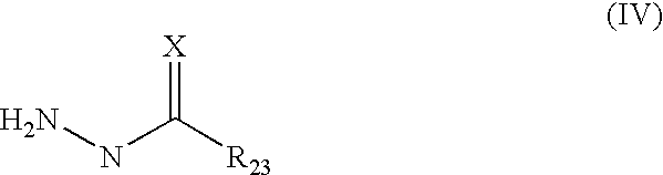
NNC([R23])=[X]
